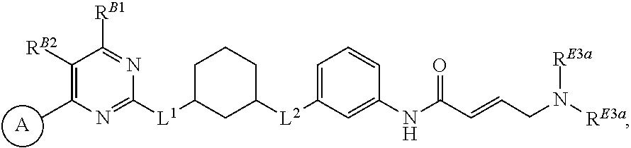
[A].C1([RB2])=C(C)N=C([L1]C2CCCC([L2]C3=CC=CC(NC(=O)C=CCN([RE3a])[RE3a])=C3)C2)N=C1[RB1]
